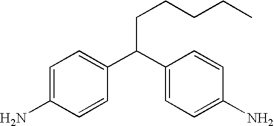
C(C(C1=CC=C(N)C=C1)C1=CC=C(N)C=C1)CCCC
